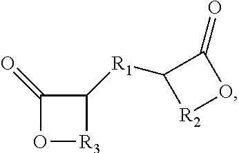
O1[R3]C([R1]C2[R2]OC2=O)C1=O
